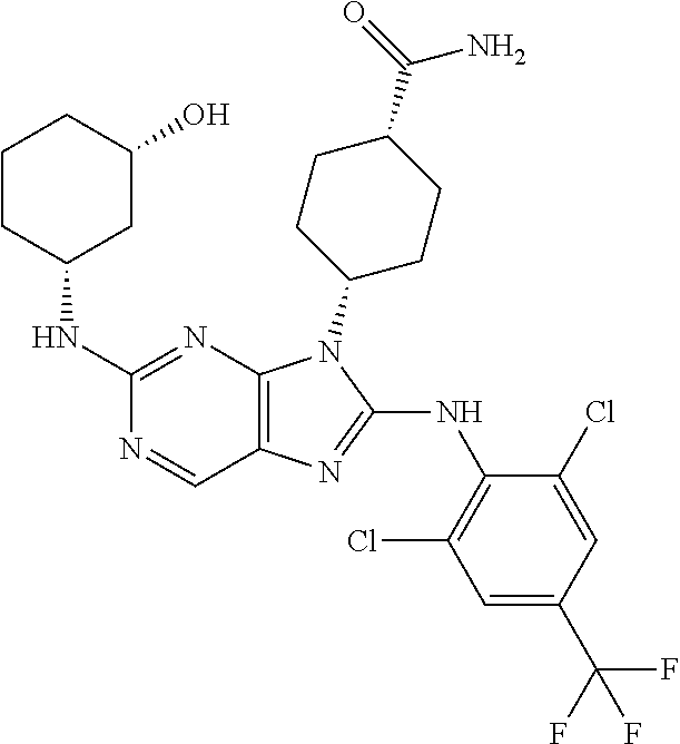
C1(NC2CC(O)CCC2)=NC2=C(C=N1)N=C(NC1=C(Cl)C=C(C(F)(F)F)C=C1Cl)N2C1CCC(C(=O)N)CC1
